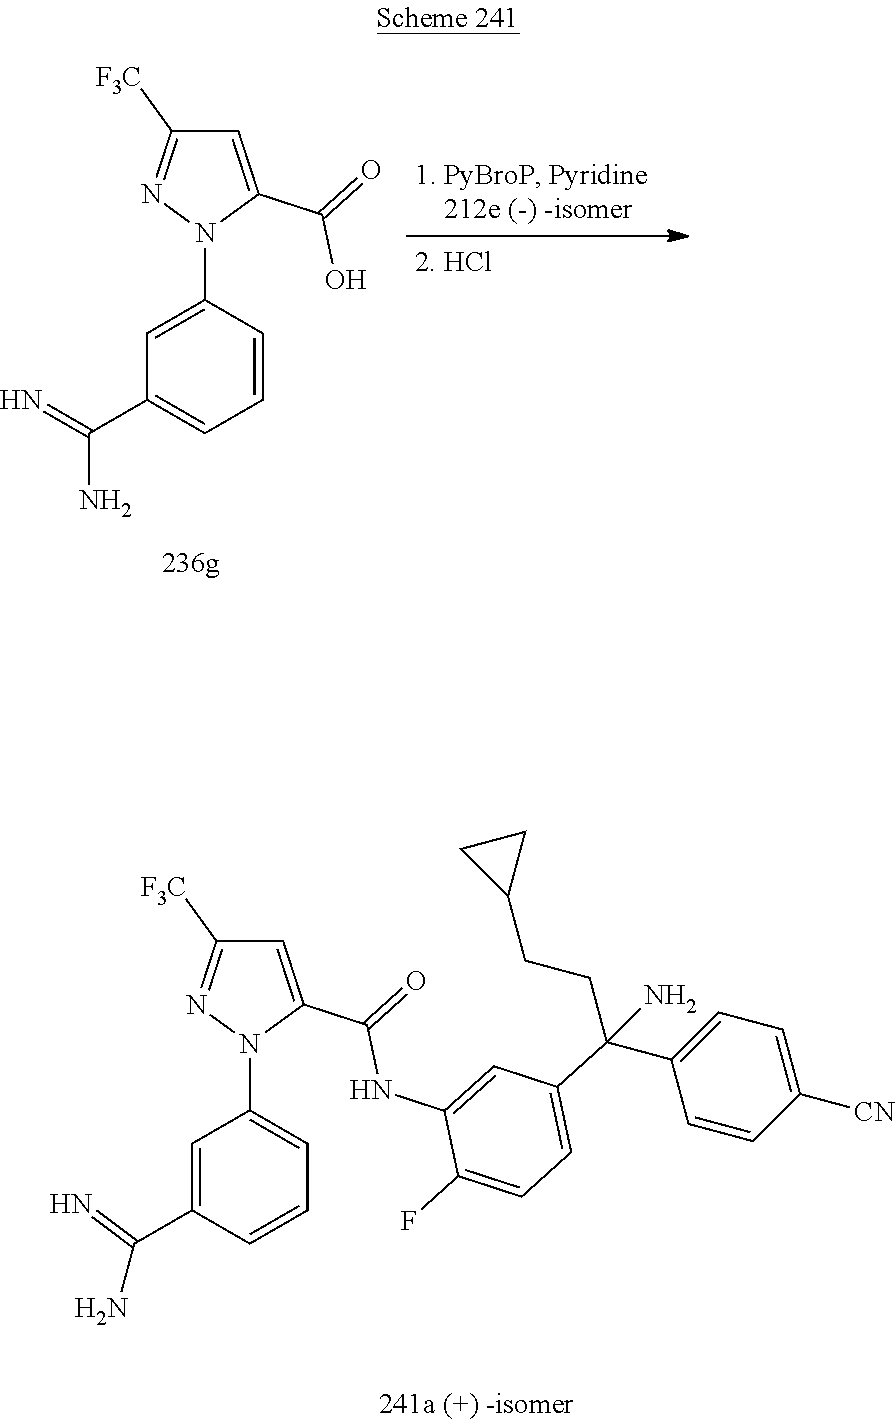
C1=C(N2C(C(=O)O)=CC([F3C])=N2)C=CC=C1C(=N)N.C1=C(C(=N)N)C=CC=C1N1C(C(=O)NC2=CC(C(CCC3CC3)(C3=CC=C([CN])C=C3)N)=CC=C2F)=CC([F3C])=N1
